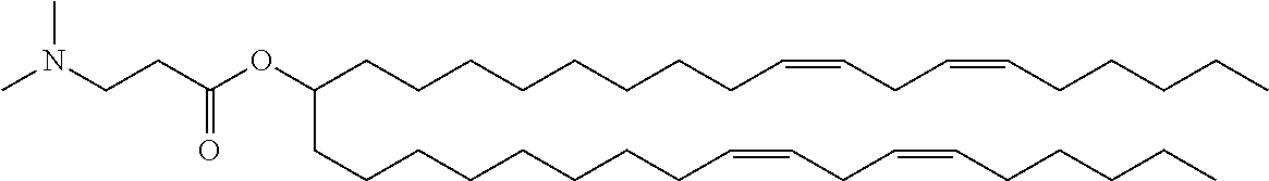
C(CCCCC=CCC=CCCCCC)CCCC(CCCCCCCCC=CCC=CCCCCC)OC(CCN(C)C)=O
